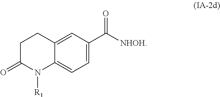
C1=C(C([NHOH])=O)C=C2C(=C1)N([R1])C(=O)CC2
